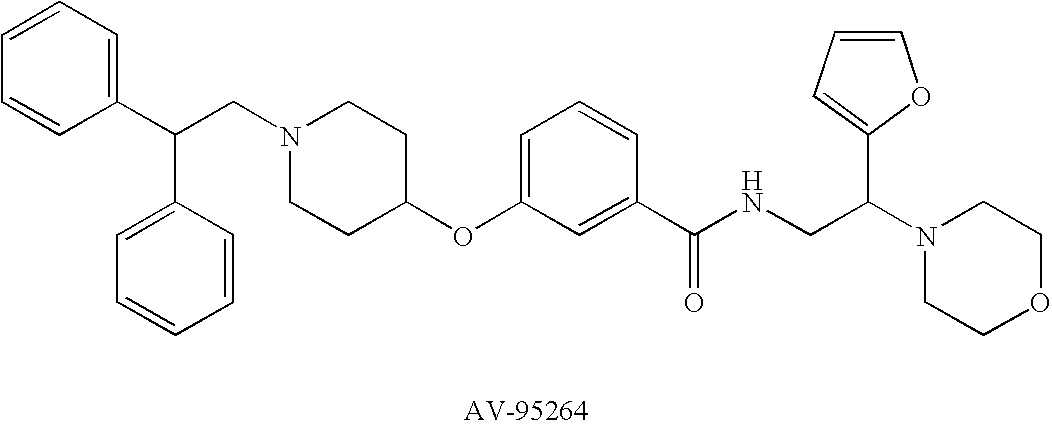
C1=CC=C(C(CN2CCC(OC3=CC=CC(C(NCC(N4CCOCC4)C4=CC=CO4)=O)=C3)CC2)C2=CC=CC=C2)C=C1
